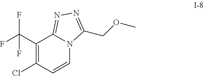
ClC1=C(C(F)(F)F)C2=NN=C(COC)N2C=C1
